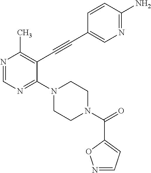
N1=CN=C(N2CCN(C(=O)C3=CC=NO3)CC2)C(C#CC2=CN=C(N)C=C2)=C1C
